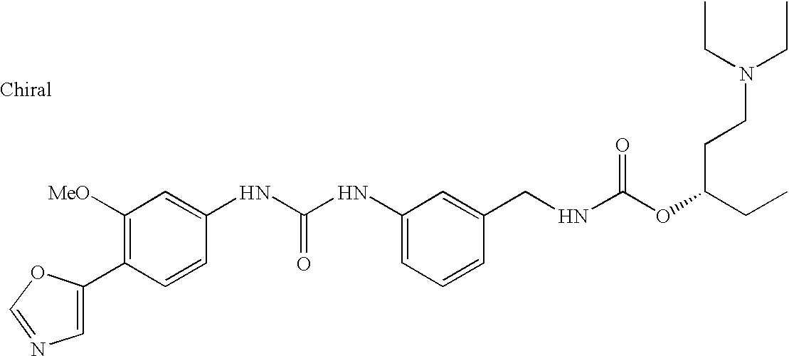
C1=C(C2=C([MeO])C=C(NC(NC3=CC=CC(CNC(OC(CC)CCN(CC)CC)=O)=C3)=O)C=C2)OC=N1
